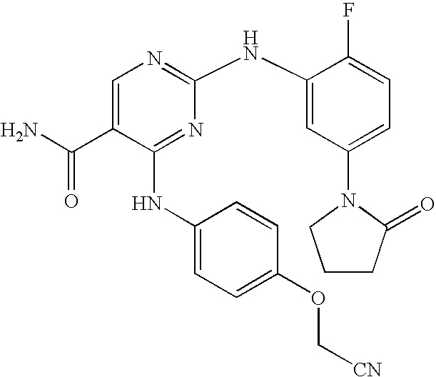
C1=C(C(N)=O)C(NC2=CC=C(OC[CN])C=C2)=NC(NC2=CC(N3CCCC3=O)=CC=C2F)=N1
